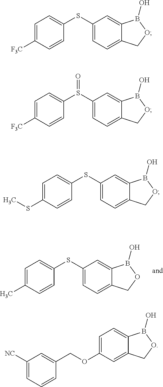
C1(SC2=CC=C([F3C])C=C2)=CC=C2C(=C1)B(O)OC2.C1(S(C2=CC=C([F3C])C=C2)=O)=CC=C2C(=C1)B(O)OC2.C1(SC2=CC=C(SC)C=C2)=CC=C2C(=C1)B(O)OC2.C1(SC2=CC=C(C)C=C2)=CC=C2C(=C1)B(O)OC2.C1=C(OCC2=CC([NC])=CC=C2)C=C2C(=C1)B(O)OC2
